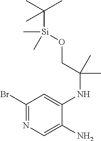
C1(Br)=NC=C(N)C(NC(C)(CO[Si](C(C)(C)C)(C)C)C)=C1
